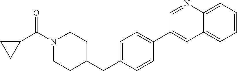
C1=C2C(=CC=C1)C=C(C1=CC=C(CC3CCN(C(C4CC4)=O)CC3)C=C1)C=N2
